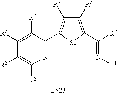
N1=C(C2=C([R2])C([R2])=C(C(=N[R1])[R2])[Se]2)C([R2])=C([R2])C([R2])=C1[R2]
